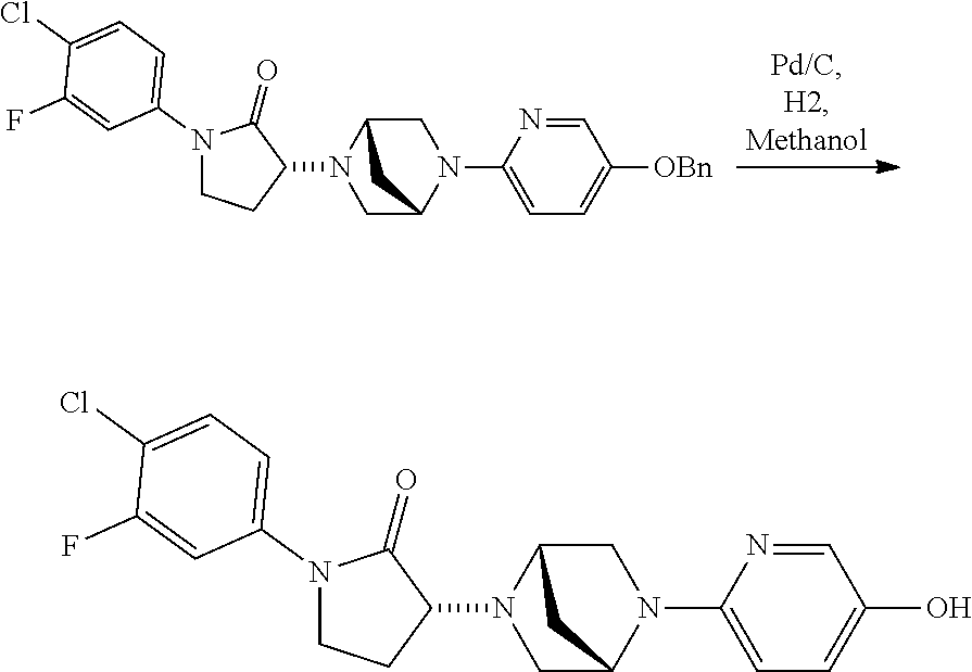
N1(C2=CC=C(Cl)C(F)=C2)CCC(N2C3CN(C4=CC=C([OBn])C=N4)C(C2)C3)C1=O.N1(C2=CC=C(Cl)C(F)=C2)CCC(N2C3CN(C4=CC=C(O)C=N4)C(C2)C3)C1=O
